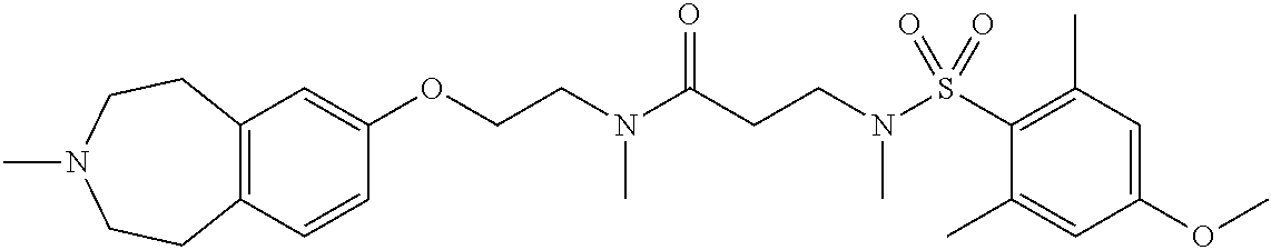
C(N(C(CCN(S(C1=C(C)C=C(OC)C=C1C)(=O)=O)C)=O)C)COC1=CC2=C(C=C1)CCN(C)CC2
